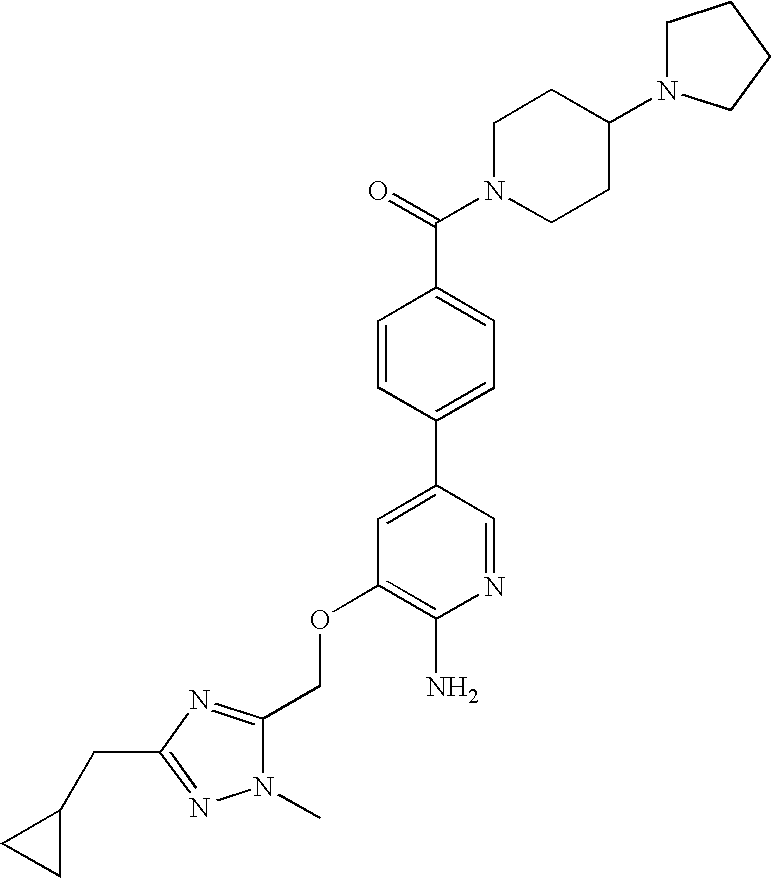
C(OC1=C(N)N=CC(C2=CC=C(C(=O)N3CCC(N4CCCC4)CC3)C=C2)=C1)C1=NC(CC2CC2)=NN1C
